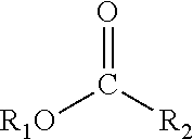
[R1O]C([R2])=O
